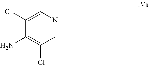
NC1=C(Cl)C=NC=C1Cl
